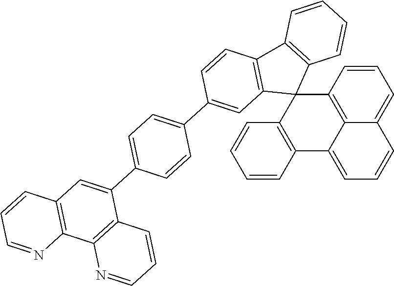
C12=C3C=CC=C1C=CC=C2C1=C(C32C3=C(C4=C2C=C(C2=CC=C(C5=CC6=C(C7=C5C=CC=N7)N=CC=C6)C=C2)C=C4)C=CC=C3)C=CC=C1
